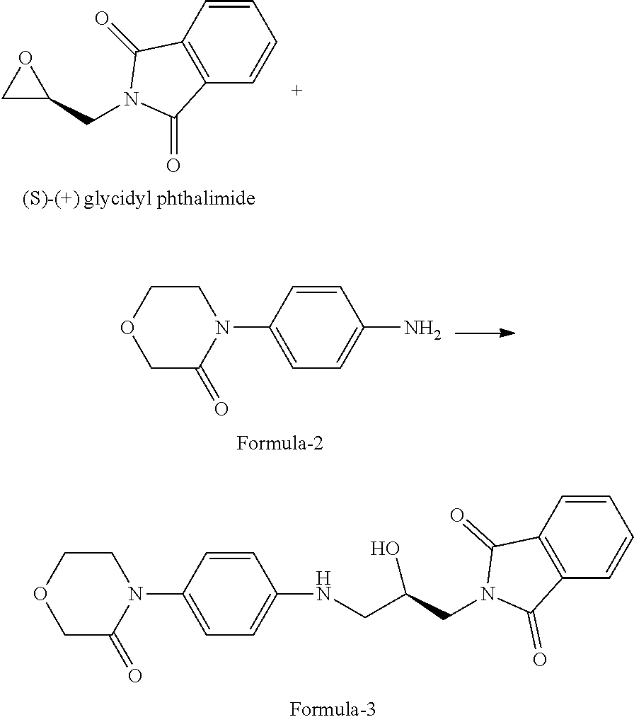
C1=CC2=C(C=C1)C(=O)N(CC1OC1)C2=O.C1=CC(N2CCOCC2=O)=CC=C1N.C1=CC(N2CCOCC2=O)=CC=C1NCC(CN1C(=O)C2=C(C1=O)C=CC=C2)O
